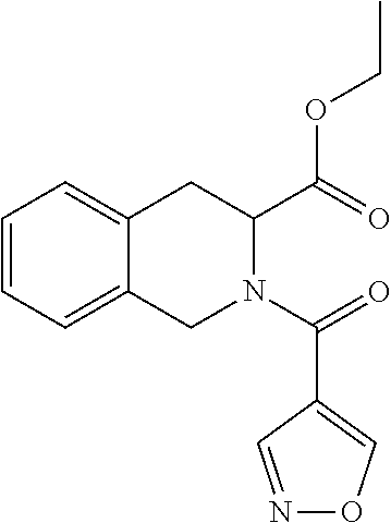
C1=CC=C2C(=C1)CC(C(OCC)=O)N(C(=O)C1=CON=C1)C2
